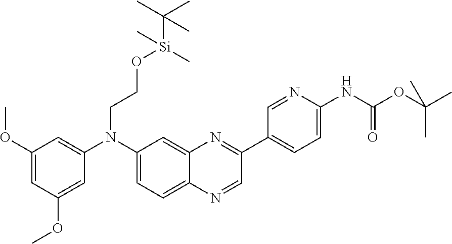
C1(OC)=CC(OC)=CC(N(C2=CC=C3C(=C2)N=C(C2=CC=C(NC(OC(C)(C)C)=O)N=C2)C=N3)CCO[Si](C(C)(C)C)(C)C)=C1
